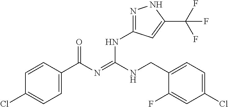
C1=CC(C(N=C(NCC2=CC=C(Cl)C=C2F)NC2=NNC(C(F)(F)F)=C2)=O)=CC=C1Cl
